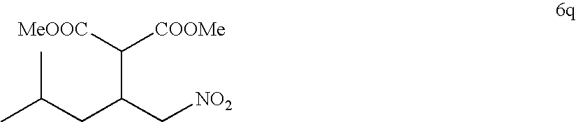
CC(CC(C[NO2])C([MeOOC])[COOMe])C
